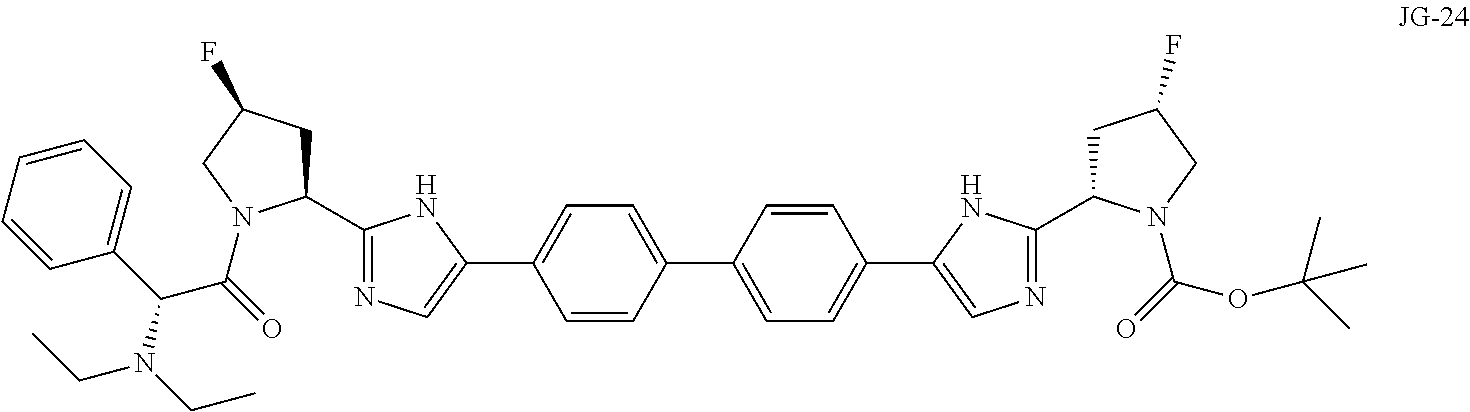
C1(C2CC(F)CN2C(=O)C(C2=CC=CC=C2)N(CC)CC)=NC=C(C2=CC=C(C3=CC=C(C4=CN=C(C5CC(F)CN5C(=O)OC(C)(C)C)N4)C=C3)C=C2)N1
